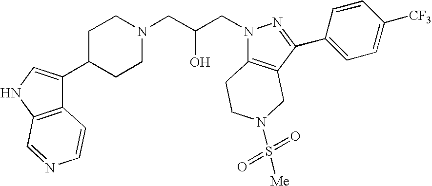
C1C(C2=CNC3=C2C=CN=C3)CCN(CC(CN2C3=C(C(C4=CC=C([CF3])C=C4)=N2)CN(S(=O)(=O)[Me])CC3)O)C1
